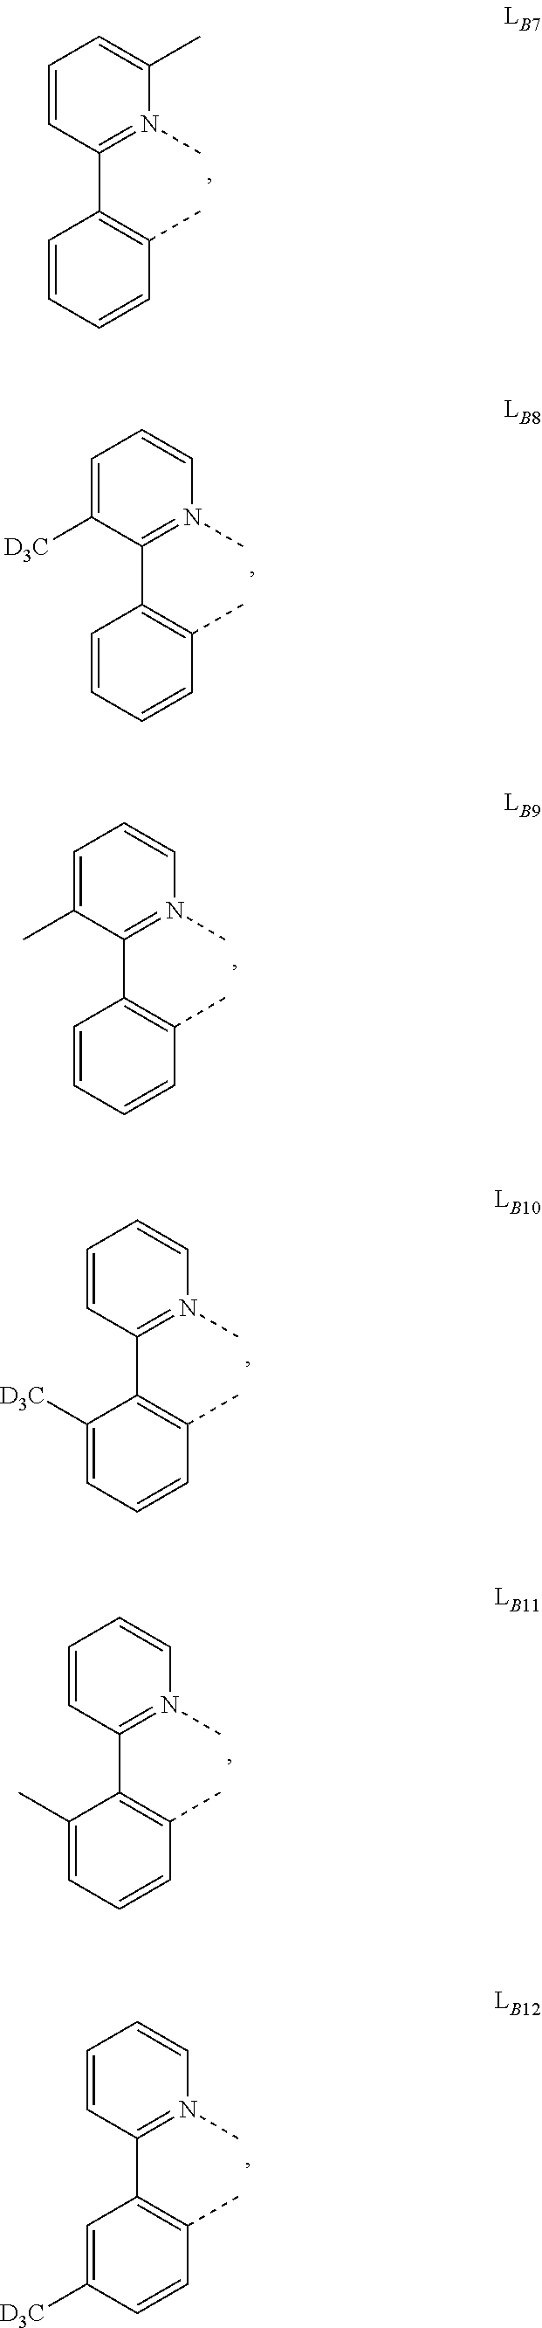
C1=CC(C2=C(C)C=CC=C2)=N(C)C(C)=C1.C1=C([D3C])C(C2=C(C)C=CC=C2)=N(C)C=C1.C1=C(C)C(C2=C(C)C=CC=C2)=N(C)C=C1.C1=CC(C2=C(C)C=CC=C2[D3C])=N(C)C=C1.C1=CC(C2=C(C)C=CC=C2C)=N(C)C=C1.C1=CC(C2=C(C)C=CC([D3C])=C2)=N(C)C=C1
